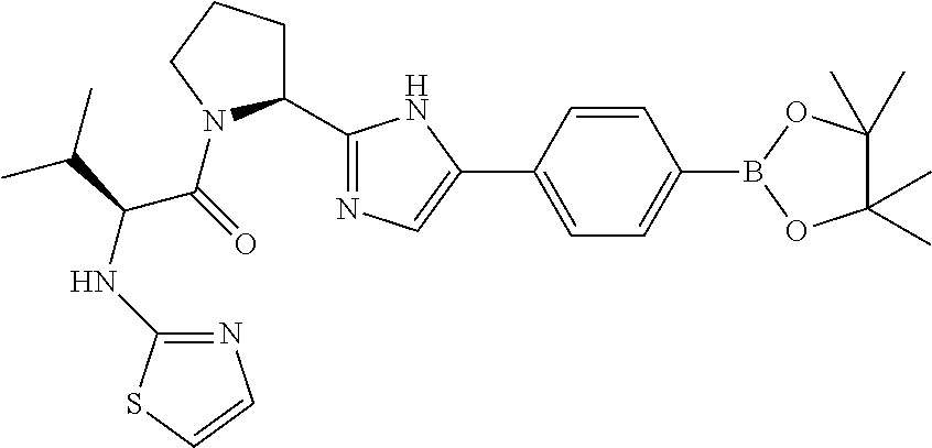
C1(C2=NC=C(C3=CC=C(B4OC(C)(C)C(C)(C)O4)C=C3)N2)CCCN1C(C(NC1=NC=CS1)C(C)C)=O
